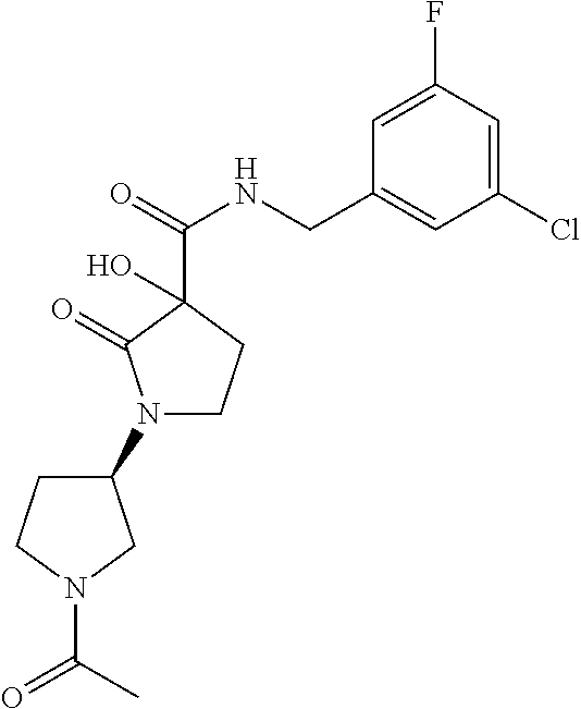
N1(C2CCN(C(=O)C)C2)CCC(C(NCC2=CC(Cl)=CC(F)=C2)=O)(O)C1=O
